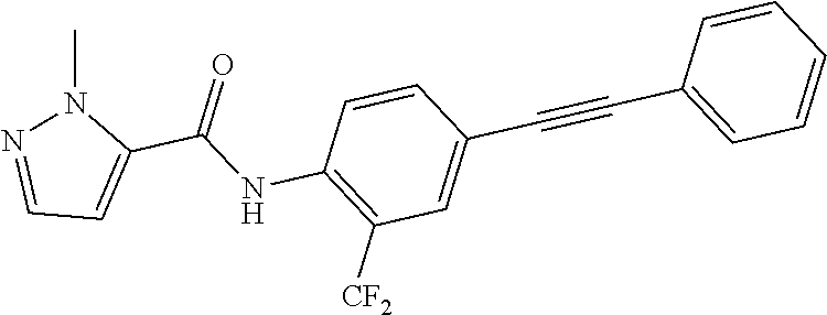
C1=CC(C#CC2=CC=CC=C2)=CC([CF2])=C1NC(C1=CC=NN1C)=O
